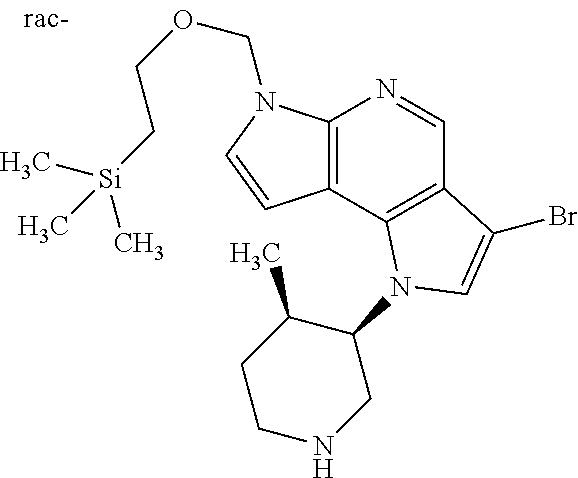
C[Si](CCOCN1C2=C(C=C1)C1=C(C=N2)C(Br)=CN1C1C(C)CCNC1)(C)C
